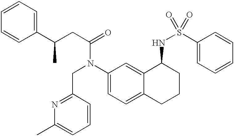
C1(C(CC(=O)N(C2=CC=C3C(=C2)C(NS(=O)(=O)C2=CC=CC=C2)CCC3)CC2=NC(C)=CC=C2)C)=CC=CC=C1
